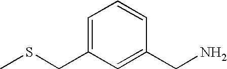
C1=C(CSC)C=C(CN)C=C1
